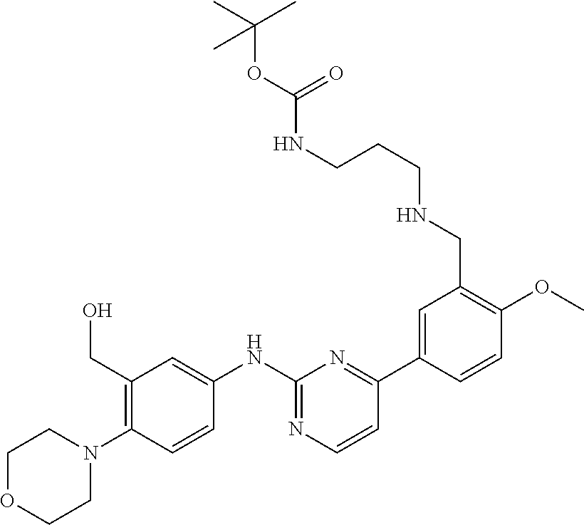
C1(NC2=CC(CO)=C(N3CCOCC3)C=C2)=NC=CC(C2=CC(CNCCCNC(OC(C)(C)C)=O)=C(OC)C=C2)=N1
